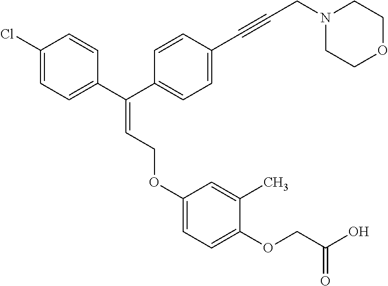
C1(Cl)=CC=C(C(=CCOC2=CC=C(OCC(O)=O)C(C)=C2)C2=CC=C(C#CCN3CCOCC3)C=C2)C=C1
